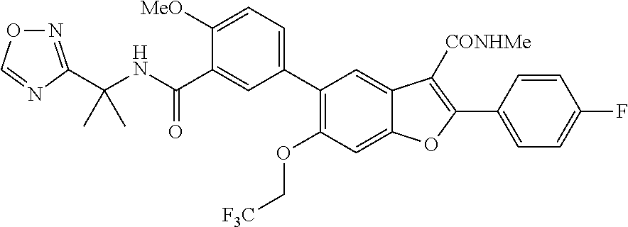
C(NC(C1=CC(C2=C(OC[F3C])C=C3C(=C2)C([CONHMe])=C(C2=CC=C(F)C=C2)O3)=CC=C1[MeO])=O)(C)(C)C1=NOC=N1
